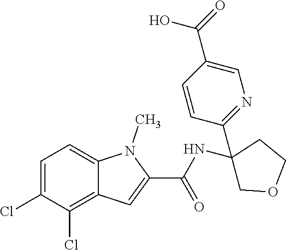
C1=C(Cl)C(Cl)=C2C(=C1)N(C)C(C(=O)NC1(C3=NC=C(C(=O)O)C=C3)COCC1)=C2
